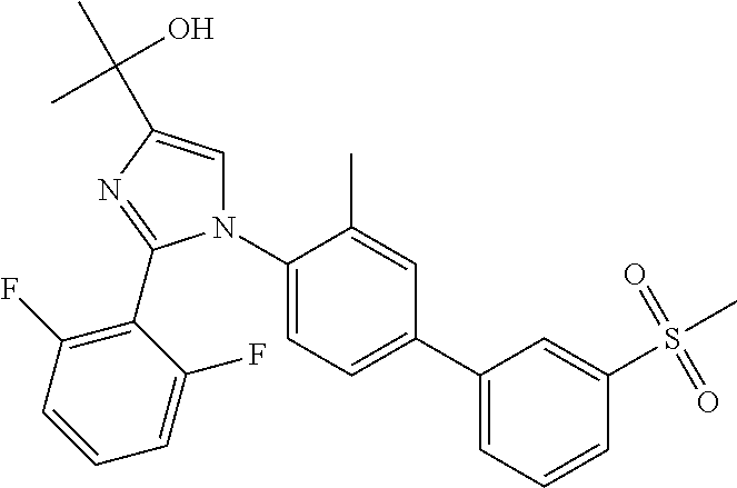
C1(C2=CC=C(N3C(C4=C(F)C=CC=C4F)=NC(C(C)(O)C)=C3)C(C)=C2)=CC=CC(S(=O)(=O)C)=C1
